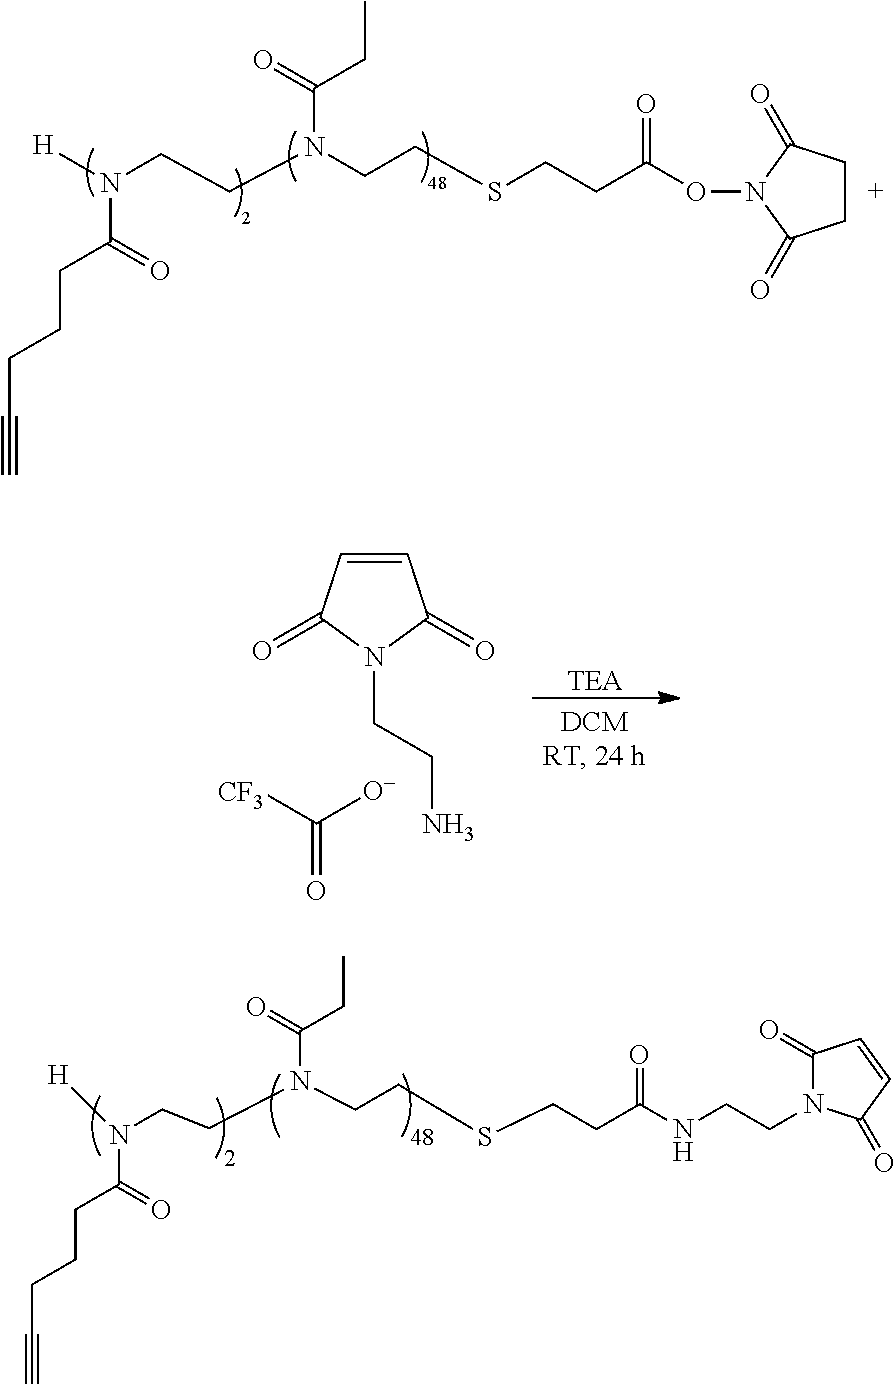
N(CCN(CCSCCC(ON1C(=O)CCC1=O)=O)C(=O)CC)([H])C(CCCC#C)=O.[TEA].C1=CC(=O)N(CCN)C1=O.C(=O)([CF3])[O-].N(CCN(CCSCCC(NCCN1C(=O)C=CC1=O)=O)C(=O)CC)([H])C(CCCC#C)=O
